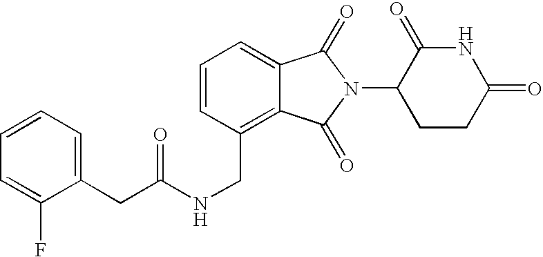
N(CC1=C2C(=CC=C1)C(=O)N(C1CCC(=O)NC1=O)C2=O)C(=O)CC1=CC=CC=C1F
